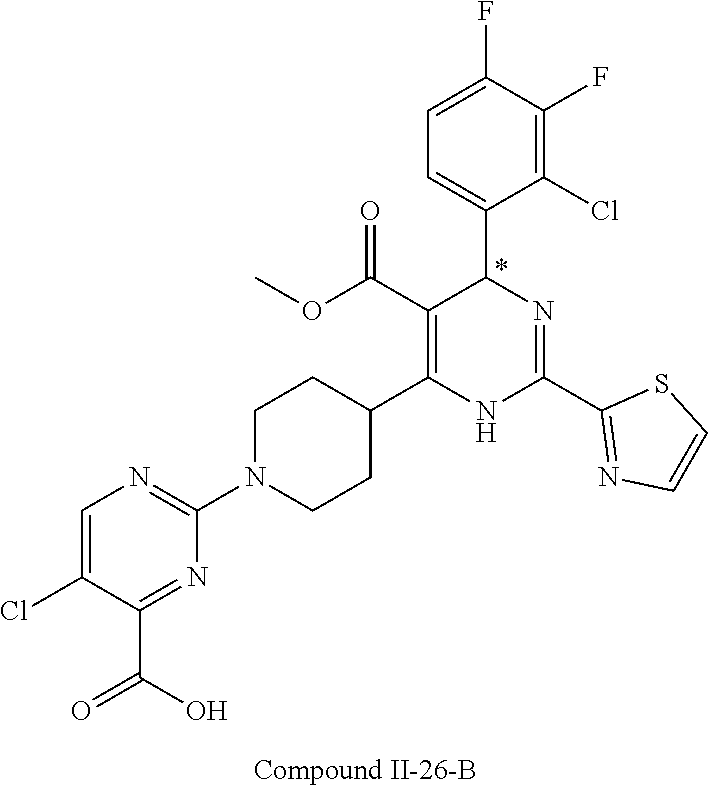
C1(F)=C(Cl)C(C2N=C(C3=NC=CS3)NC(C3CCN(C4=NC=C(Cl)C(C(=O)O)=N4)CC3)=C2C(OC)=O)=CC=C1F
